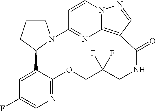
C1=C2C(=NC=C1F)OCC(F)(F)CNC(=O)C1=C3N=C(C=CN3N=C1)N1CCCC21
